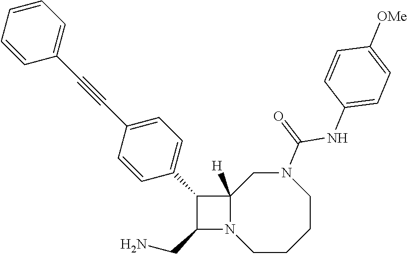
C12([H])N(CCCCN(C(=O)NC3=CC=C([OMe])C=C3)C1)C(CN)C2C1=CC=C(C#CC2=CC=CC=C2)C=C1
